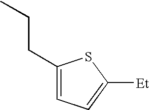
C1(CCC)=CC=C([Et])S1
